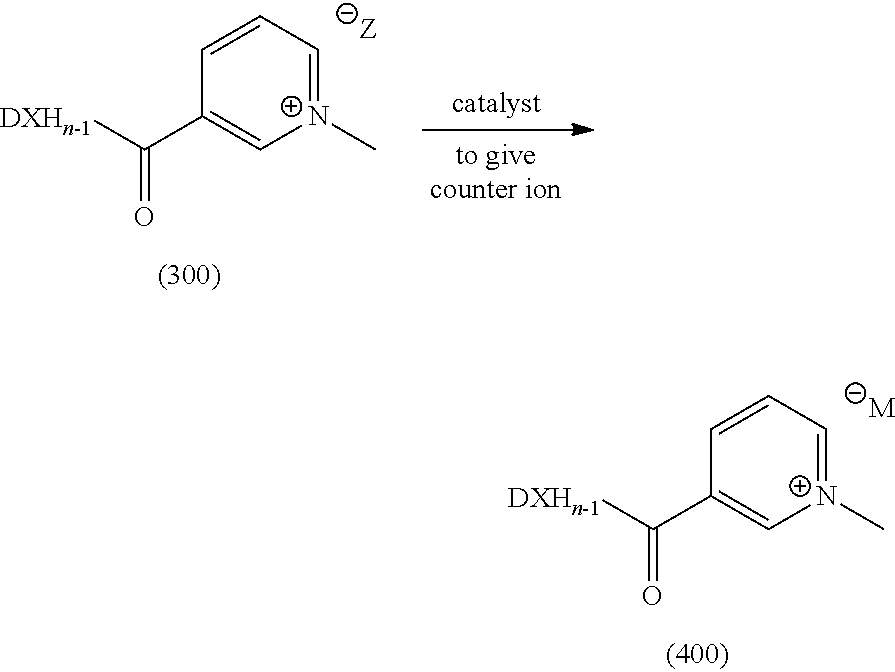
[N+]1(C)=CC=CC(C([DXHn-1])=O)=C1.[N+]1(C)=CC=CC(C([DXHn-1])=O)=C1.[M]
